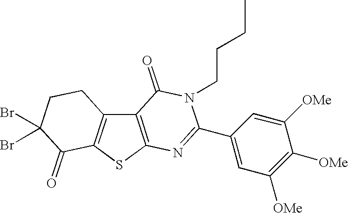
C12=C(SC3=C1CCC(Br)(Br)C3=O)N=C(C1=CC([OMe])=C([OMe])C([OMe])=C1)N(CCCC)C2=O
